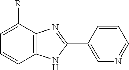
C1=CC2=C(C([R])=C1)N=C(C1=CN=CC=C1)N2
